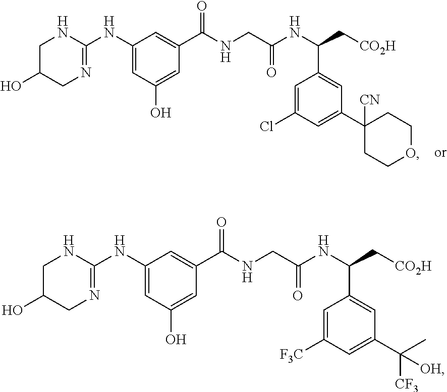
N(C1=CC(O)=CC(C(NCC(NC(C[CO2H])C2=CC(C3([CN])CCOCC3)=CC(Cl)=C2)=O)=O)=C1)C1=NCC(O)CN1.N(C1=CC(O)=CC(C(NCC(NC(C[CO2H])C2=CC(C([CF3])(C)[OH])=CC([F3C])=C2)=O)=O)=C1)C1=NCC(O)CN1
